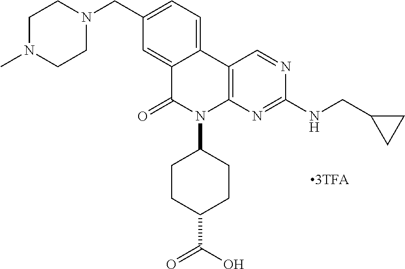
CN1CCN(CC2=CC=C3C(=C2)C(=O)N(C2CCC(C(O)=O)CC2)C2=C3C=NC(NCC3CC3)=N2)CC1
